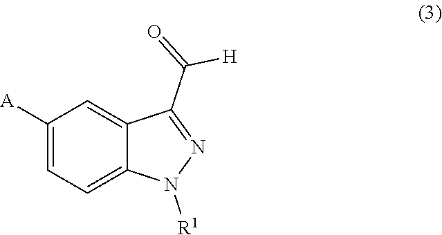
C1([A])=CC=C2C(=C1)C(C([H])=O)=NN2[R1]
